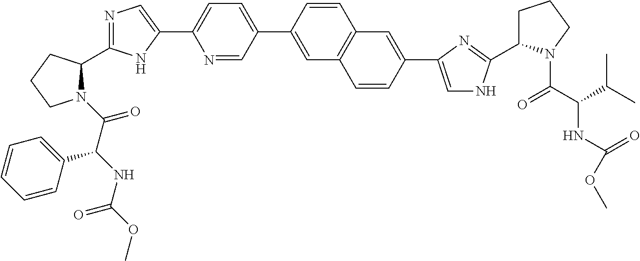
N1(C(C(NC(=O)OC)C2=CC=CC=C2)=O)C(C2=NC=C(C3=CC=C(C4=CC5=C(C=C4)C=C(C4=CNC(C6CCCN6C(C(NC(=O)OC)C(C)C)=O)=N4)C=C5)C=N3)N2)CCC1
